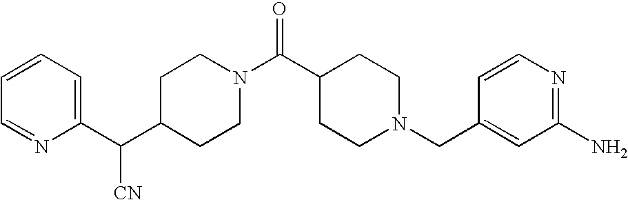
C1=CC=C(C(C2CCN(C(C3CCN(CC4=CC(N)=NC=C4)CC3)=O)CC2)[CN])N=C1
